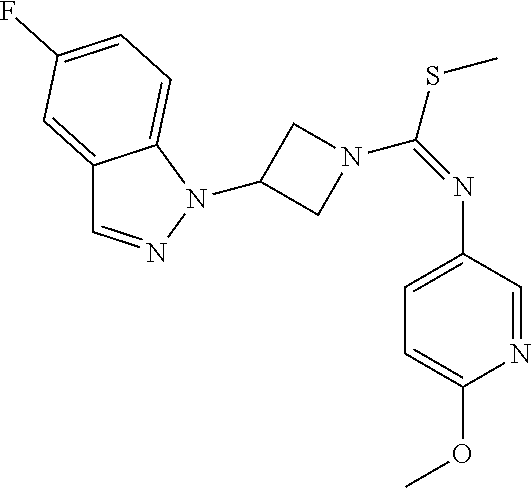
C1(N2N=CC3=CC(F)=CC=C32)CN(C(=NC2=CC=C(OC)N=C2)SC)C1
